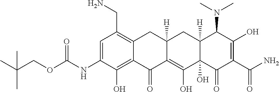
C1=C(NC(OCC(C)(C)C)=O)C(O)=C2C(=C1CN)CC1([H])C(=C(O)C3(O)C([H])(C1)C(N(C)C)C(O)=C(C(N)=O)C3=O)C2=O
